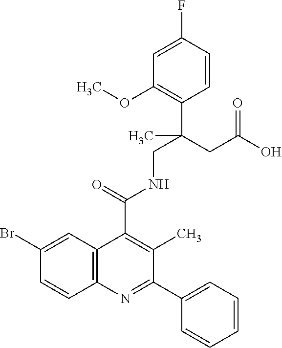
C1=CC2=C(C=C1Br)C(C(=O)NCC(CC(O)=O)(C)C1=C(OC)C=C(F)C=C1)=C(C)C(C1=CC=CC=C1)=N2
